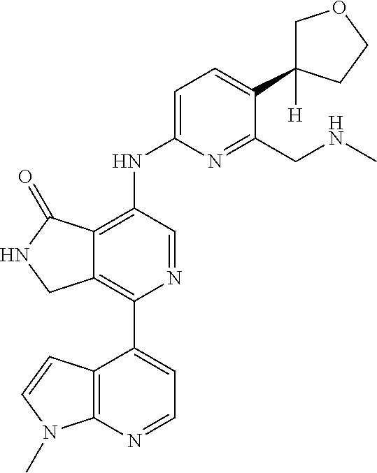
C12=C(C=CN1C)C(C1=C3C(=C(NC4=CC=C(C5([H])COCC5)C(CNC)=N4)C=N1)C(=O)NC3)=CC=N2
